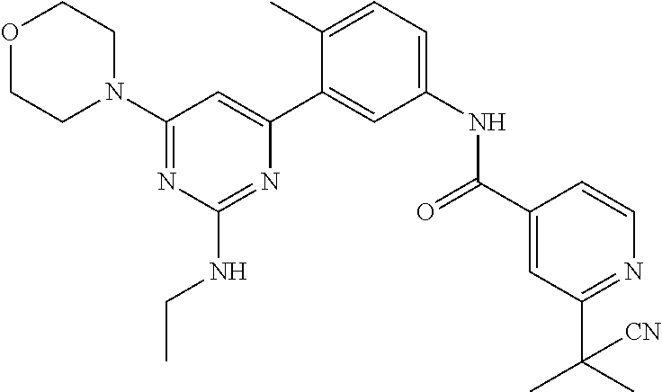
O1CCN(C2=NC(NCC)=NC(C3=CC(NC(C4=CC(C(C)(C)[CN])=NC=C4)=O)=CC=C3C)=C2)CC1
